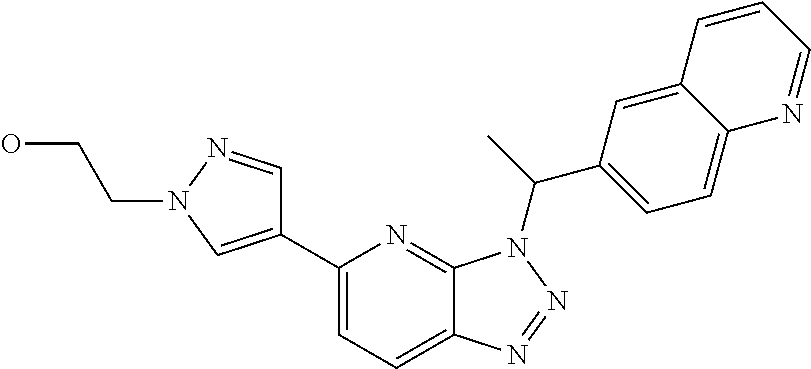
C1(C2=CN(CCO)N=C2)=CC=C2C(=N1)N(C(C)C1=CC=C3C(=C1)C=CC=N3)N=N2
